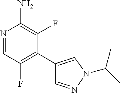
N1=CC(F)=C(C2=CN(C(C)C)N=C2)C(F)=C1N
